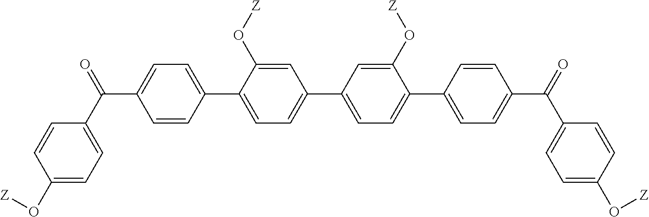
C1=CC(C2=CC=C(C3=CC=C(C4=CC=C(C(=O)C5=CC=C(O[Z])C=C5)C=C4)C(O[Z])=C3)C=C2O[Z])=CC=C1C(C1=CC=C(O[Z])C=C1)=O
